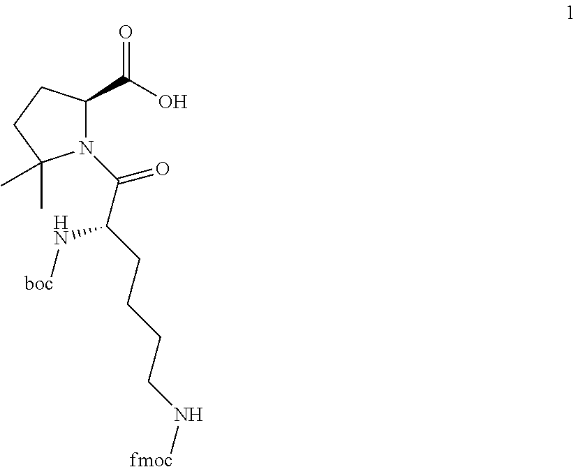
O=C(O)C1N(C(C(CCCCN[fmoc])N[boc])=O)C(C)(C)CC1
